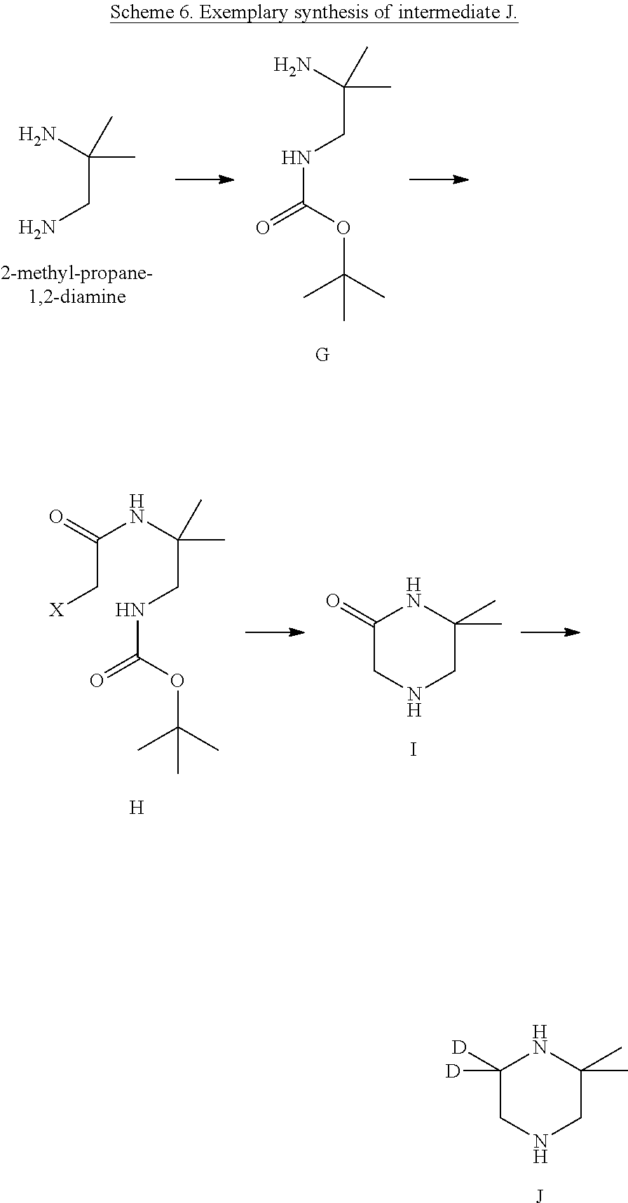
C1([D])([D])CNCC(C)(C)N1.[J].C(CNC(OC(C)(C)C)=O)(N)(C)C.C(CN)(N)(C)C.C1(=O)CNCC(C)(C)N1.I.C(CNC(OC(C)(C)C)=O)(NC(C[X])=O)(C)C.[H]
